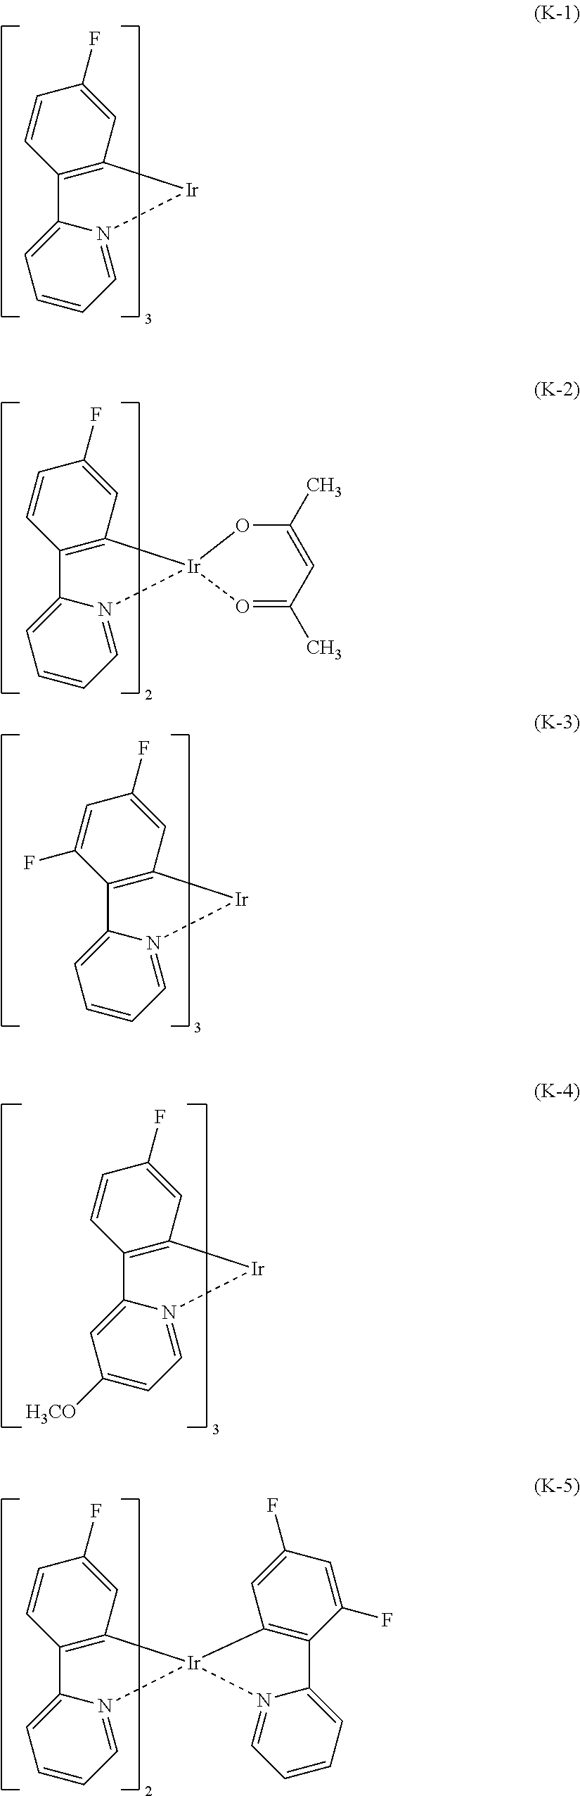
C12=C(C=C(F)C=C1)[Ir]N1=CC=CC=C21.C12=C(C=C(F)C=C1)[Ir]1(N3=CC=CC=C23)O=C(C)C=C(C)O1.C12=C(C=C(F)C=C1F)[Ir]N1=CC=CC=C21.C12=C(C=C(F)C=C1)[Ir]N1=CC=C([H3CO])C=C21.C12=C(C=C(F)C=C1)[Ir]1(N3=CC=CC=C23)C2=C(C3=CC=CC=N13)C(F)=CC(F)=C2
